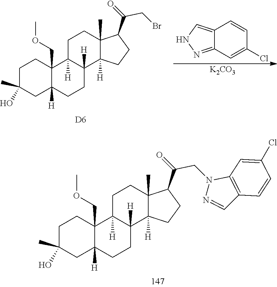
N1N=C2C(=C1)C=CC(Cl)=C2.[K2CO3].C1C2([H])C(COC)(CCC1(C)O)C1([H])CCC3(C)C(C(=O)CBr)CCC3([H])C1([H])CC2.[D6].C1=CC2=C(C=C1Cl)N(CC(C1C3(C)CCC4([H])C5(COC)C([H])(CC(O)(C)CC5)CCC4([H])C3([H])CC1)=O)N=C2
